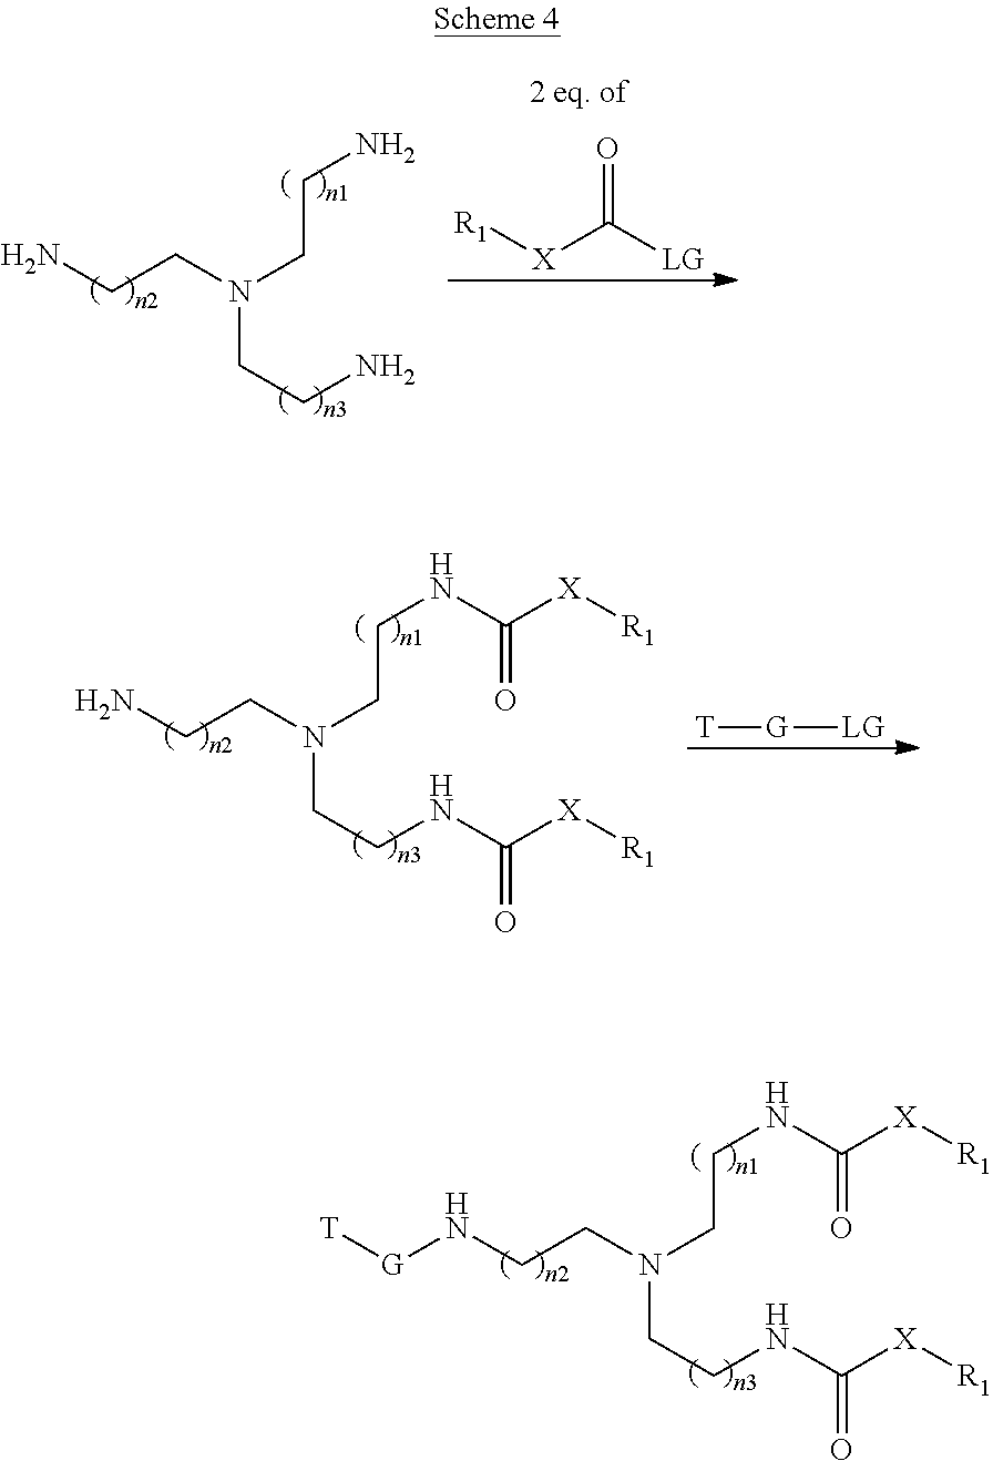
[T][G][LG].C(CN(CCNC([X][R1])=O)CCN)NC([X][R1])=O.C(CN(CCNC([X][R1])=O)CCN[G][T])NC([X][R1])=O.O=C([LG])[X][R1].C(CN(CCN)CCN)N
